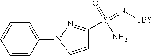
C1=CC(N2C=CC(S(=N[TBS])(N)=O)=N2)=CC=C1
